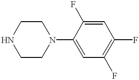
C1CN(C2=CC(F)=C(F)C=C2F)CCN1
